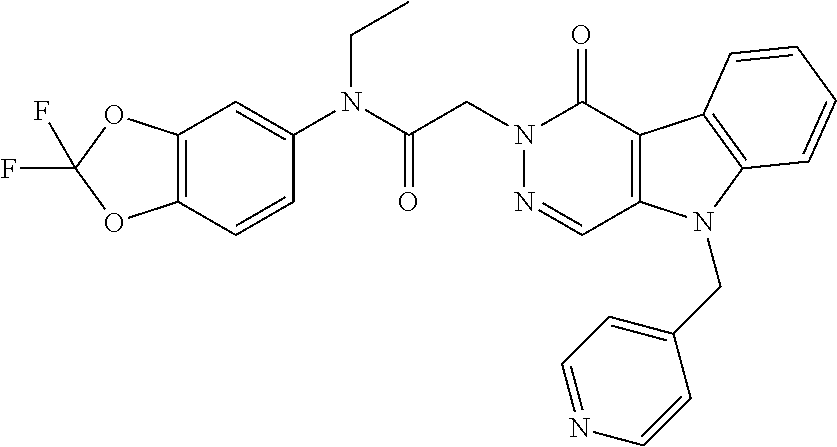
C12=C(C(=O)N(CC(=O)N(C3=CC4=C(C=C3)OC(F)(F)O4)CC)N=C1)C1=C(N2CC2=CC=NC=C2)C=CC=C1
